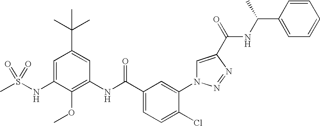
CS(NC1=CC(C(C)(C)C)=CC(NC(C2=CC=C(Cl)C(N3C=C(C(=O)NC(C4=CC=CC=C4)C)N=N3)=C2)=O)=C1OC)(=O)=O
